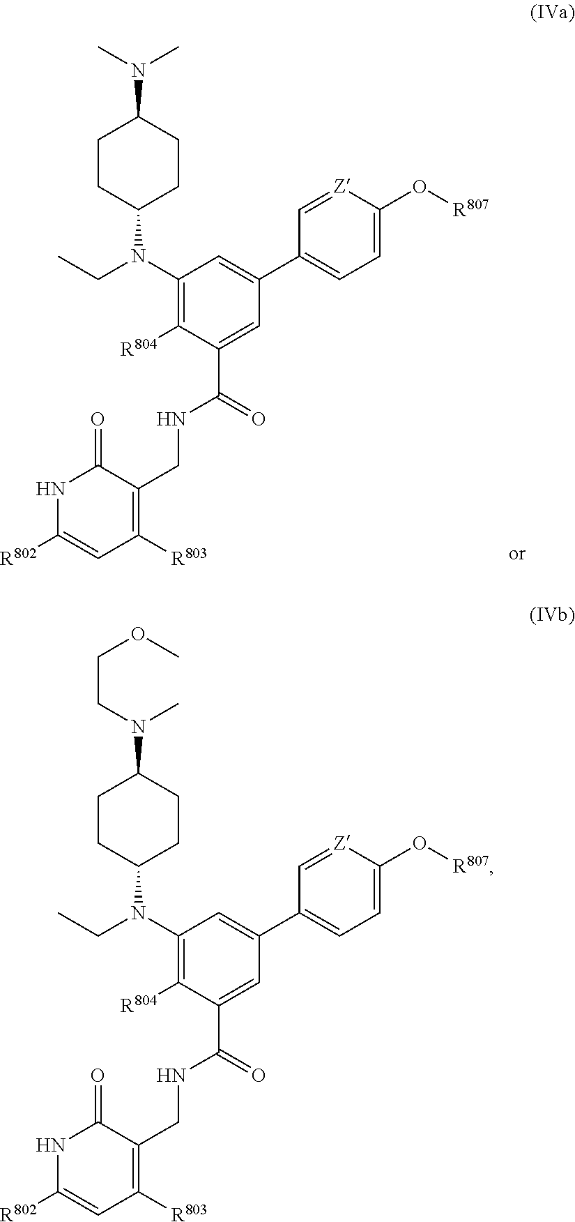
N1C([R802])=CC([R803])=C(CNC(C2=CC(C3=CC=C(O[R807])[Z]=C3)=CC(N(C3CCC(N(C)CCOC)CC3)CC)=C2[R804])=O)C1=O.N1C([R802])=CC([R803])=C(CNC(C2=CC(C3=CC=C(O[R807])[Z]=C3)=CC(N(C3CCC(N(C)C)CC3)CC)=C2[R804])=O)C1=O
